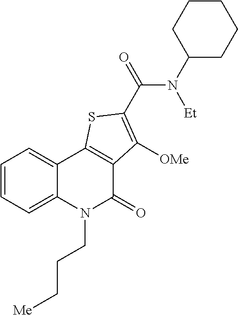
C1=CC=C2C(=C1)C1=C(C(=O)N2CCC[Me])C([OMe])=C(C(N(C2CCCCC2)[Et])=O)S1
